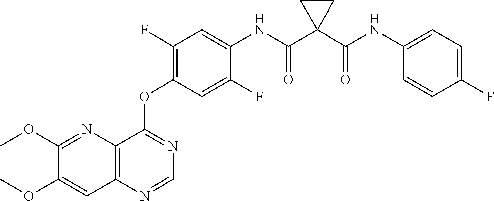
C1(OC)=NC2=C(C=C1OC)N=CN=C2OC1=C(F)C=C(NC(C2(C(NC3=CC=C(F)C=C3)=O)CC2)=O)C(F)=C1
